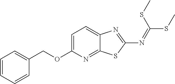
C1=CC=CC(COC2=CC=C3C(=N2)SC(N=C(SC)SC)=N3)=C1
